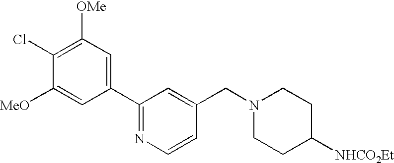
C1(Cl)=C([OMe])C=C(C2=NC=CC(CN3CCC([NHCO2Et])CC3)=C2)C=C1[MeO]
